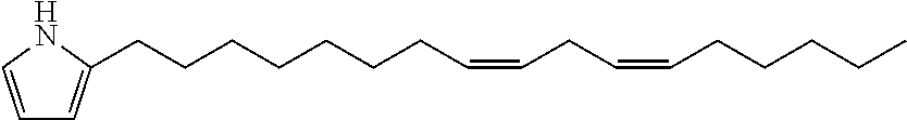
C1=CNC(CCCCCCCC=CCC=CCCCCC)=C1
